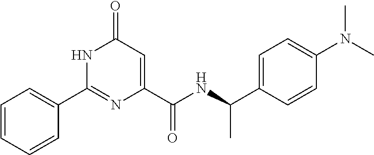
C1=CC=CC(C2=NC(C(=O)NC(C)C3=CC=C(N(C)C)C=C3)=CC(=O)N2)=C1
